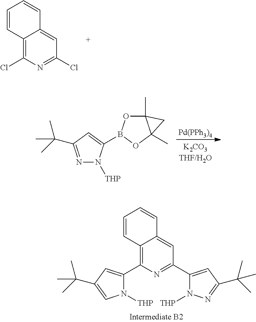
C12=C(Cl)N=C(Cl)C=C1C=CC=C2.[Pd(PPh3)4].C12(C)OB(C3=CC(C(C)(C)C)=NN3[THP])OC1(C)C2.C1(C2=C3C(=CC(C4=CC(C(C)(C)C)=NN4[THP])=N2)C=CC=C3)=CC(C(C)(C)C)=CN1[THP]
